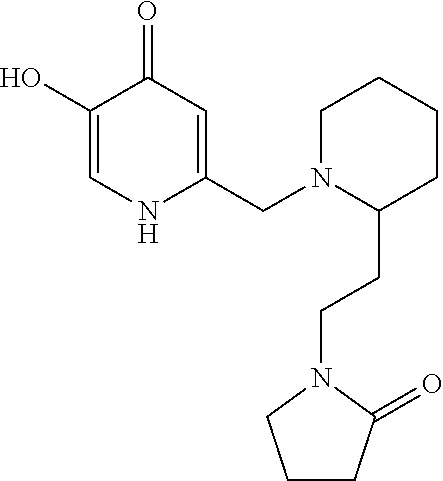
C1(O)=CNC(CN2C(CCN3C(=O)CCC3)CCCC2)=CC1=O
